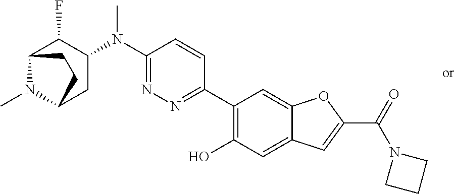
C1(N(C2=NN=C(C3=C(O)C=C4C(=C3)OC(C(=O)N3CCC3)=C4)C=C2)C)C(F)C2N(C)C(C1)CC2
